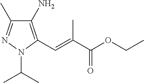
C1(N)=C(C=C(C(OCC)=O)C)N(C(C)C)N=C1C
